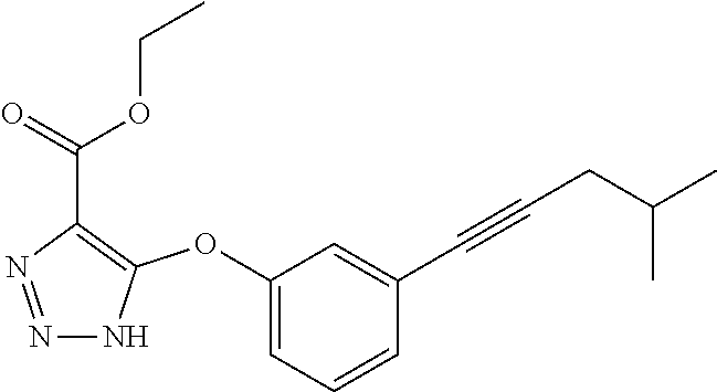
N1=NC(C(=O)OCC)=C(OC2=CC=CC(C#CCC(C)C)=C2)N1
